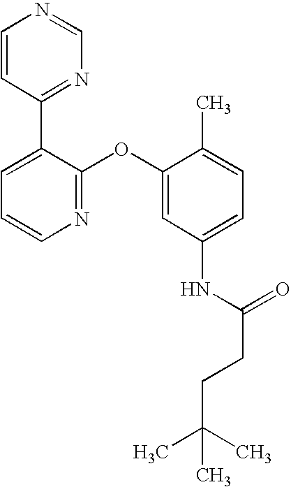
C1=CC(C2=CC=CN=C2OC2=CC(NC(=O)CCC(C)(C)C)=CC=C2C)=NC=N1
